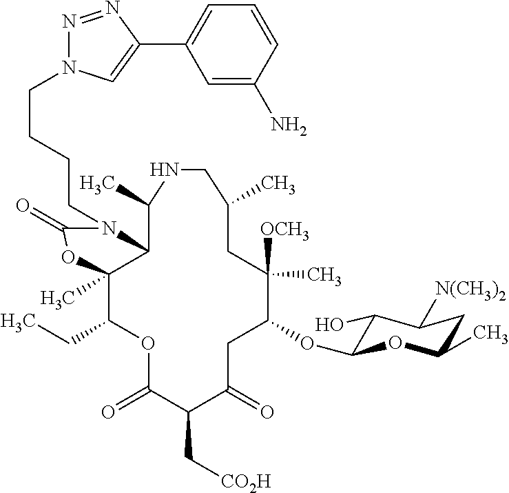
C12C(C)(C(CC)OC(=O)C(C[CO2H])C(=O)CC(OC3C(O)C([N(CH3)2])CC(C)O3)C([OCH3])(C)CC(C)CNC1C)OC(=O)N2CCCCN1N=NC(C2=CC=CC(N)=C2)=C1
